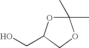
C1(C)(C)OC(CO)CO1
